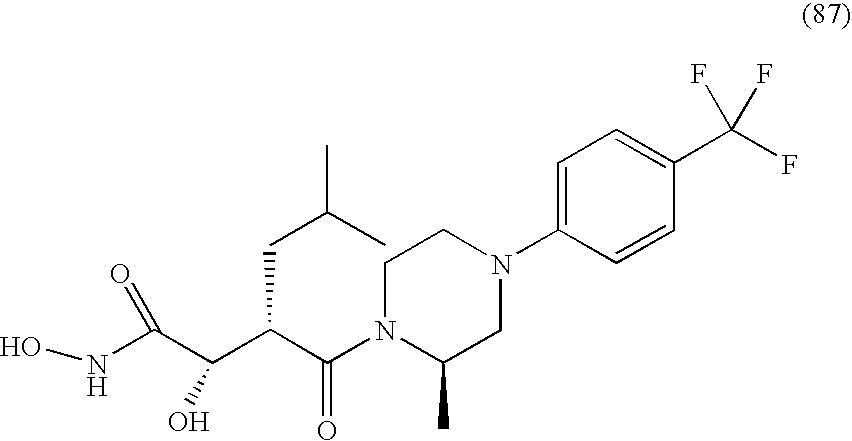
ONC(C(C(C(N1C(C)CN(C2=CC=C(C(F)(F)F)C=C2)CC1)=O)CC(C)C)O)=O
